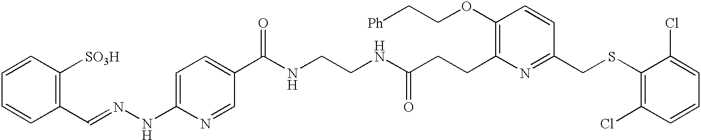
C1(C=NNC2=CC=C(C(NCCNC(CCC3=C(OCC[Ph])C=CC(CSC4=C(Cl)C=CC=C4Cl)=N3)=O)=O)C=N2)=C([SO3H])C=CC=C1
